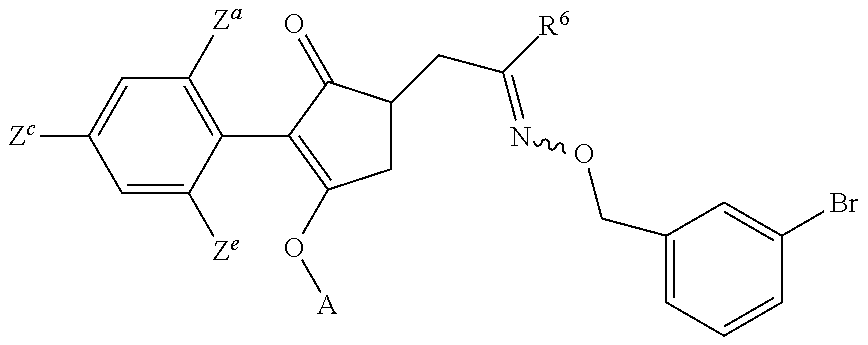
C1=C([Ze])C(C2=C(O[A])CC(CC(=NOCC3=CC=CC(Br)=C3)[R6])C2=O)=C([Za])C=C1[Zc]
